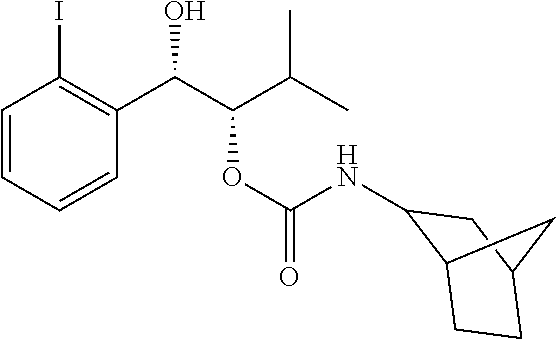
C1=CC=CC(C(C(C(C)C)OC(NC2C3CCC(C2)C3)=O)O)=C1I
